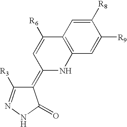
C1([R8])=CC2=C(C=C1[R9])NC(=C1C([R3])=NNC1=O)C=C2[R6]
